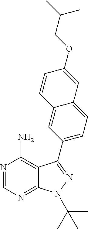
C12=NC=NC(N)=C1C(C1=CC=C3C(=C1)C=CC(OCC(C)C)=C3)=NN2C(C)(C)C
